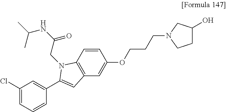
C1(Cl)=CC=CC(C2=CC3=C(C=CC(OCCCN4CCC(O)C4)=C3)N2CC(=O)NC(C)C)=C1
